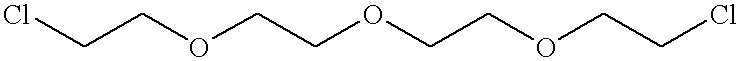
ClCCOCCOCCOCCCl
